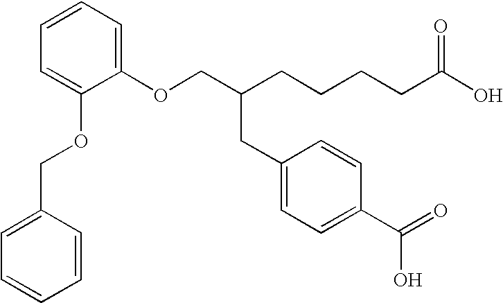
C1(OCC(CCCCC(O)=O)CC2=CC=C(C(=O)O)C=C2)=CC=CC=C1OCC1=CC=CC=C1
